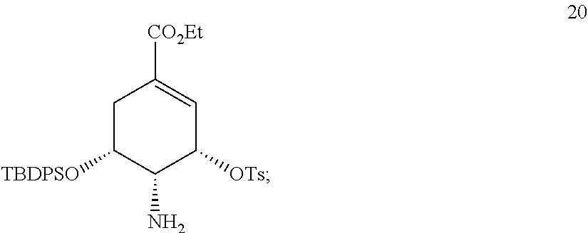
C1C([TBDPSO])C(N)C([OTs])C=C1[CO2Et]
